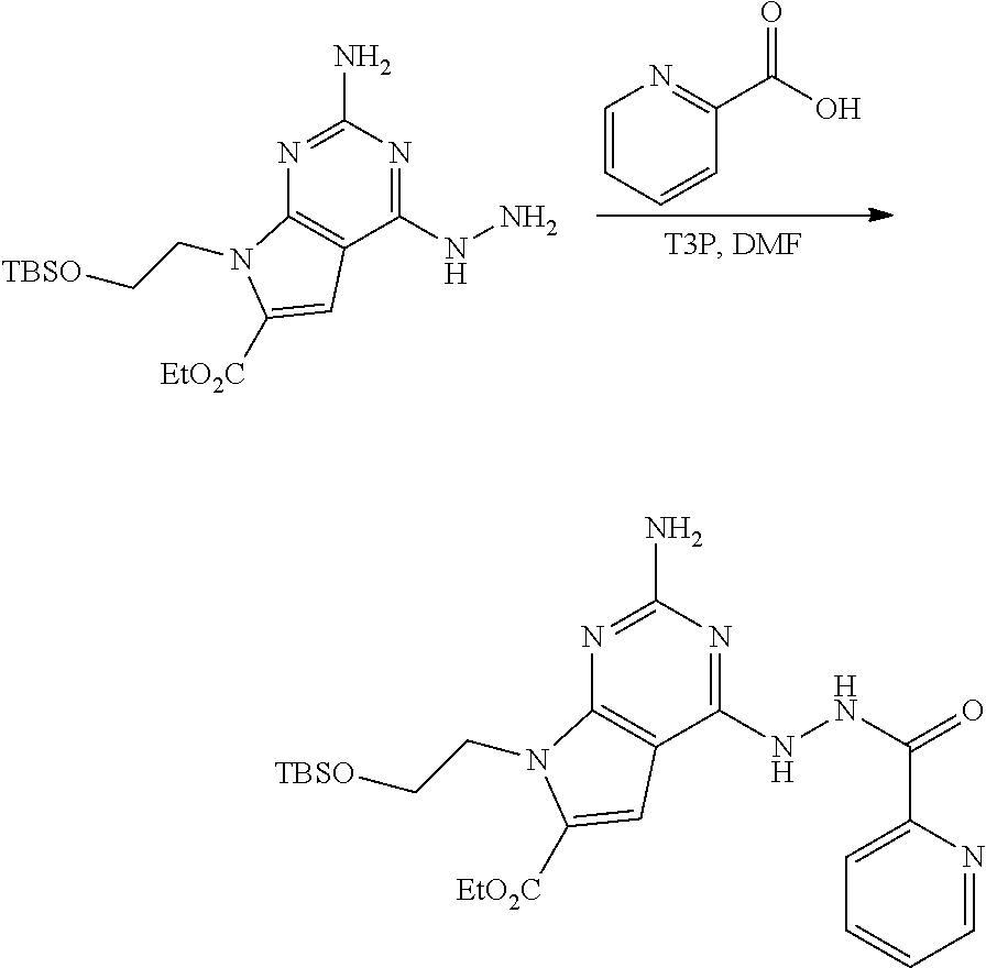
C1=CC=CC(C(O)=O)=N1.C1(NN)=NC(N)=NC2=C1C=C([EtO2C])N2CC[TBSO].C1(NNC(=O)C2=CC=CC=N2)=NC(N)=NC2=C1C=C([EtO2C])N2CC[TBSO]
